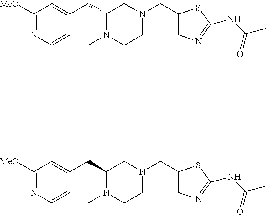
C1([MeO])=NC=CC(CC2N(C)CCN(CC3=CN=C(NC(C)=O)S3)C2)=C1.C1([MeO])=NC=CC(CC2N(C)CCN(CC3=CN=C(NC(C)=O)S3)C2)=C1
